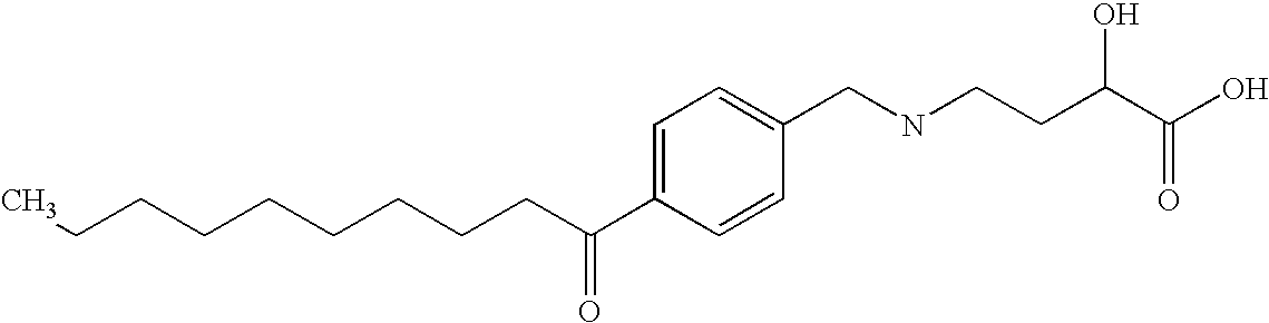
C(CCCCCCCC(C1=CC=C(CNCCC(C(O)=O)O)C=C1)=O)C
